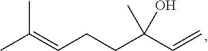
CC(=CCCC(C=C)(C)O)C
